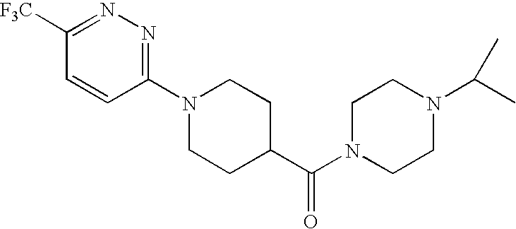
C1=CC(N2CCC(C(N3CCN(C(C)C)CC3)=O)CC2)=NN=C1[F3C]
